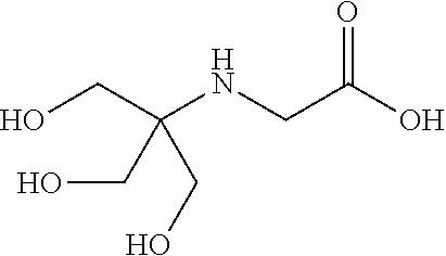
O=C(O)CNC(CO)(CO)CO
